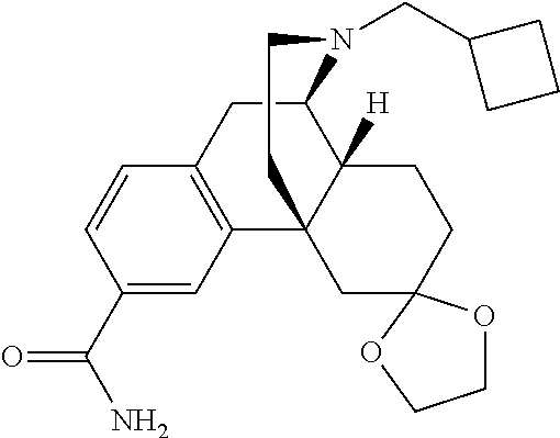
C12CC3=C(C4(C1([H])CCC1(C4)OCCO1)CCN2CC1CCC1)C=C(C(=O)N)C=C3
